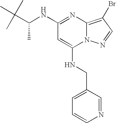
C1=C(NCC2=CC=CN=C2)N2C(=C(Br)C=N2)N=C1NC(C(C)(C)C)C
